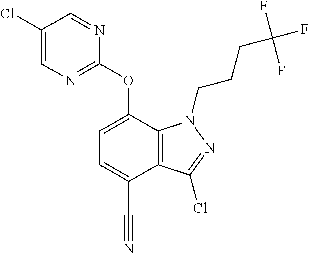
C1(Cl)=CN=C(OC2=CC=C(C#N)C3=C2N(CCCC(F)(F)F)N=C3Cl)N=C1
